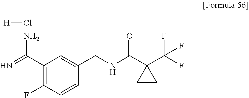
C1(C(=N)N)=C(F)C=CC(CNC(C2(C(F)(F)F)CC2)=O)=C1.[H]Cl
